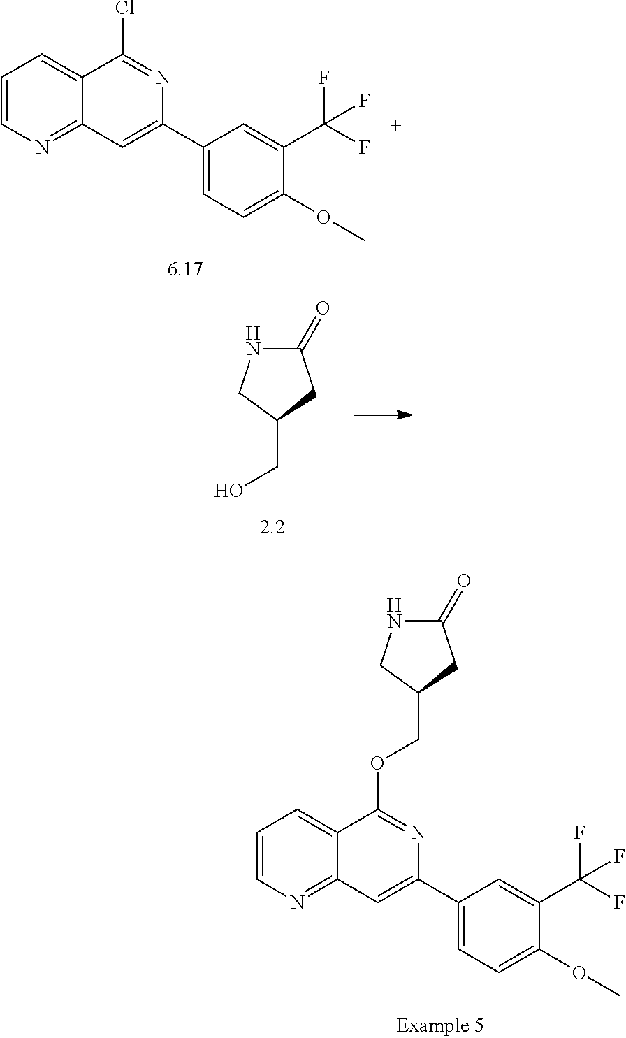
C1(=O)NCC(CO)C1.C1=CN=C2C(=C1)C(OCC1CC(=O)NC1)=NC(C1=CC=C(OC)C(C(F)(F)F)=C1)=C2.C1=CN=C2C(=C1)C(Cl)=NC(C1=CC=C(OC)C(C(F)(F)F)=C1)=C2
